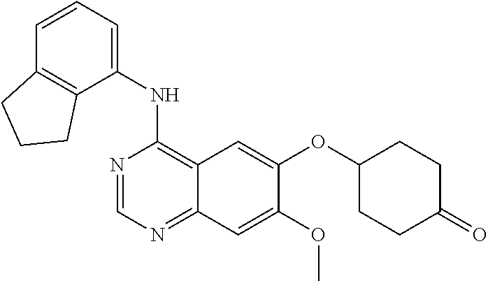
N1=CN=C2C(=C1NC1=CC=CC3=C1CCC3)C=C(OC1CCC(=O)CC1)C(OC)=C2
